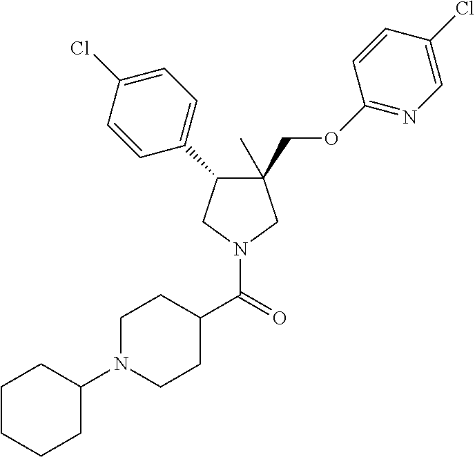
C1(C)(COC2=NC=C(Cl)C=C2)C(C2=CC=C(Cl)C=C2)CN(C(=O)C2CCN(C3CCCCC3)CC2)C1
